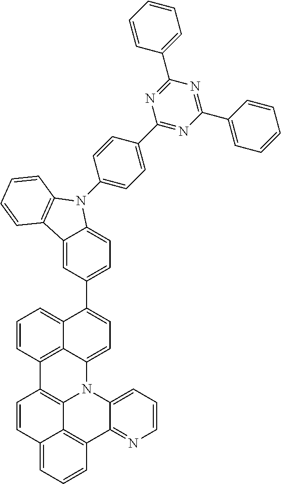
C12=CC=CC3=C1C1=C(C=C2)C2=C4C(=CC=C(C5=CC=C6C(=C5)C5=C(N6C6=CC=C(C7=NC(C8=CC=CC=C8)=NC(C8=CC=CC=C8)=N7)C=C6)C=CC=C5)C4=CC=C2)N1C1=CC=CN=C31
